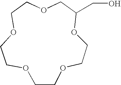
O1CCOCCOCC(CO)OCCOCC1
